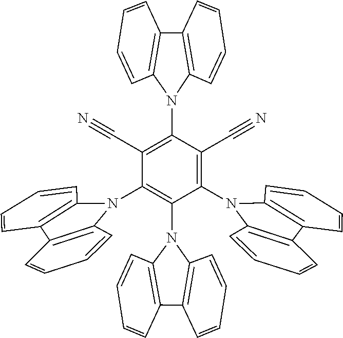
C1=CC=CC2=C1C1=C(C=CC=C1)N2C1=C(C#N)C(N2C3=C(C4=C2C=CC=C4)C=CC=C3)=C(C#N)C(N2C3=C(C=CC=C3)C3=C2C=CC=C3)=C1N1C2=C(C=CC=C2)C2=C1C=CC=C2
